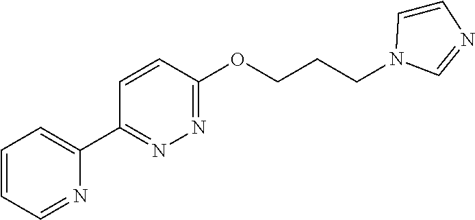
C1=CC=NC(C2=NN=C(OCCCN3C=CN=C3)C=C2)=C1
